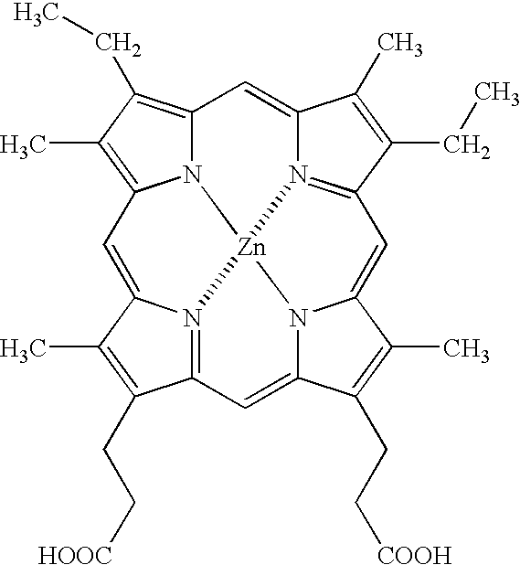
N12C3=C(CC)C(C)=C1C=C1N4=C(C(CC[HOOC])=C1C)C=C1N5C(=CC6=N(C(=C3)C(C)=C6CC)[Zn]245)C(C)=C1CC[COOH]
